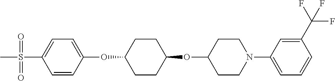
C1=CC(OC2CCC(OC3CCN(C4=CC=CC(C(F)(F)F)=C4)CC3)CC2)=CC=C1S(C)(=O)=O
